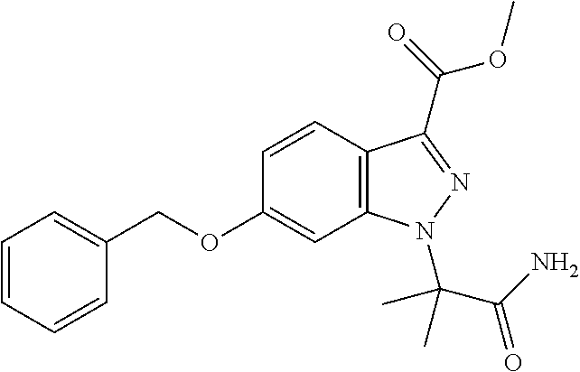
C1(OCC2=CC=CC=C2)=CC2=C(C=C1)C(C(=O)OC)=NN2C(C)(C(N)=O)C
